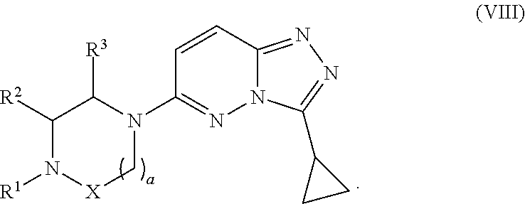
C1([R2])N([R1])[X]CN(C2=NN3C(=NN=C3C3CC3)C=C2)C1[R3]
